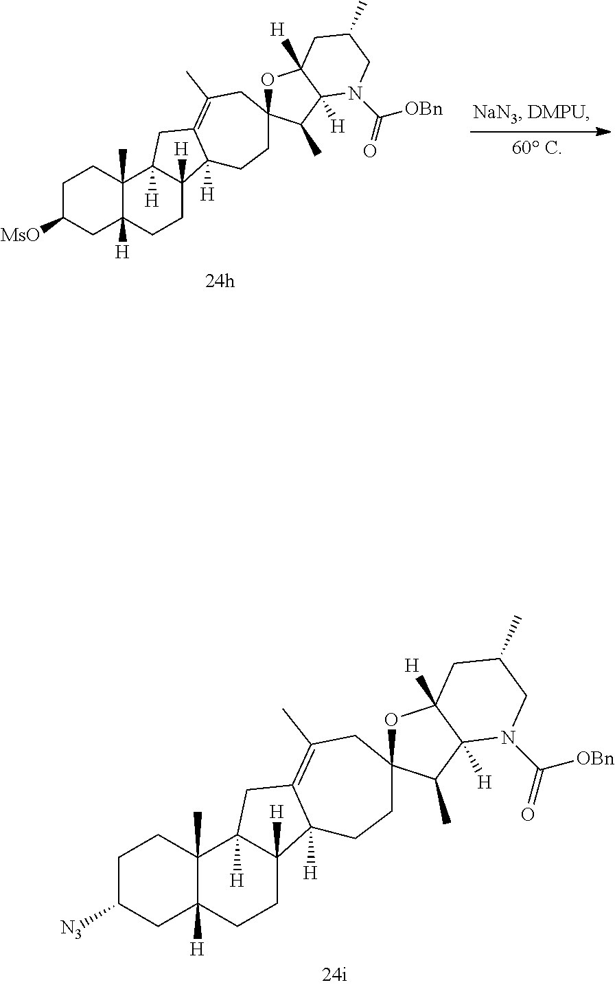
C1C([MsO])CC2([H])C(C)(C1)C1([H])C([H])(CC2)C2([H])C(=C(C)CC3(CC2)OC2([H])C([H])(C3C)N(C(=O)[OBn])CC(C)C2)C1.C1C([N3])CC2([H])C(C)(C1)C1([H])C([H])(CC2)C2([H])C(=C(C)CC3(CC2)OC2([H])C([H])(C3C)N(C([OBn])=O)CC(C)C2)C1
